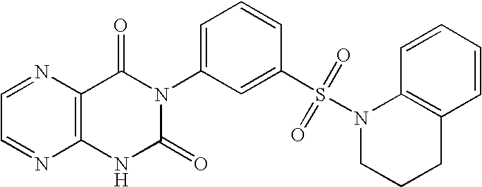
C1=NC2=C(N=C1)NC(=O)N(C1=CC=CC(S(N3CCCC4=C3C=CC=C4)(=O)=O)=C1)C2=O
